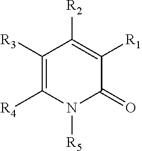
C1([R3])=C([R4])N([R5])C(=O)C([R1])=C1[R2]
